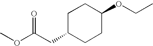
C1C(CC(OC)=O)CCC(OCC)C1
